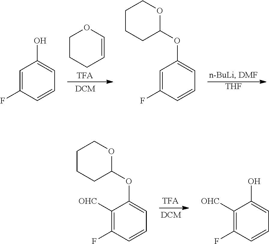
[THF].C1CCC=CO1.C1=C(F)C=CC=C1O.C1=C(F)C=CC=C1OC1OCCCC1.C1([OHC])=C(F)C=CC=C1OC1OCCCC1.C1([OHC])=C(F)C=CC=C1O
